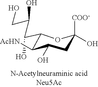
C(C1C([AcHN])C(O)CC([COO-])(O)O1)(C(CO)O)O
